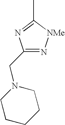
C1(CN2CCCCC2)=N[NMe]C(C)=N1
